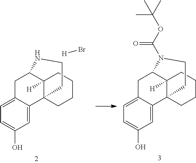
C1=C2C(=CC=C1O)CC1C3([H])C2(CCCC3)CCN1.[H]Br.C1=C2C(=CC=C1O)CC1C3([H])C2(CCCC3)CCN1C(OC(C)(C)C)=O
